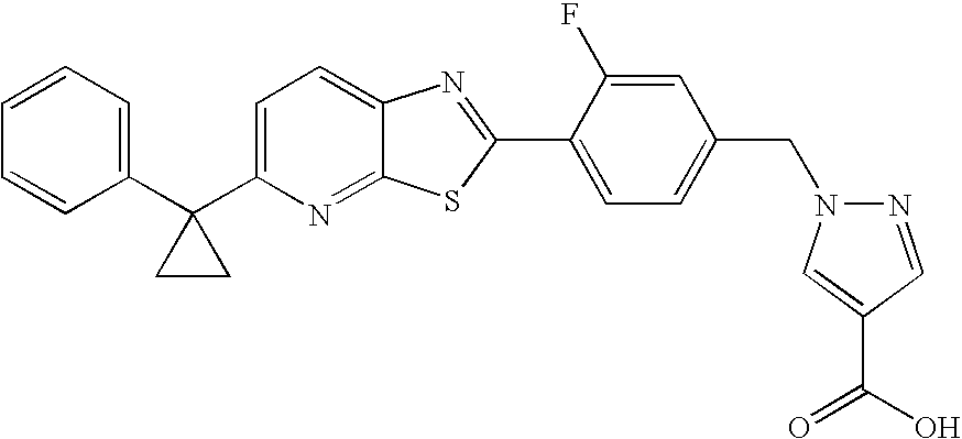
C1=CC=C(C2(C3=CC=C4C(=N3)SC(C3=CC=C(CN5N=CC(C(=O)O)=C5)C=C3F)=N4)CC2)C=C1
